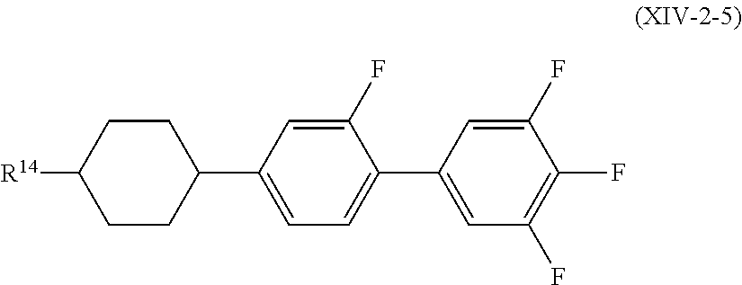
C1(F)=CC(C2=CC=C(C3CCC([R14])CC3)C=C2F)=CC(F)=C1F
